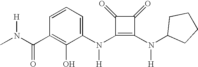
CN(C(C1=C(O)C(N(C2=C(N(C3CCCC3)[H])C(=O)C2=O)[H])=CC=C1)=O)[H]
